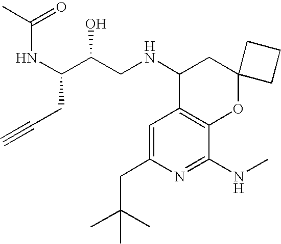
C1=C(CC(C)(C)C)N=C(NC)C2=C1C(NCC(C(NC(C)=O)CC#C)O)CC1(O2)CCC1
